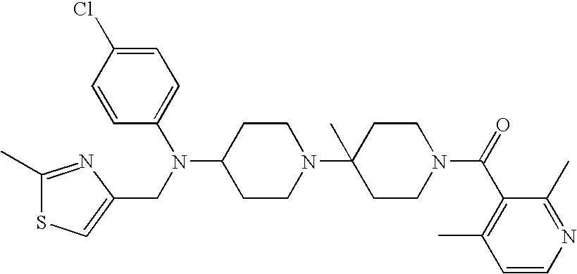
C1CN(C2(C)CCN(C(=O)C3=C(C)C=CN=C3C)CC2)CCC1N(C1=CC=C(Cl)C=C1)CC1=CSC(C)=N1
